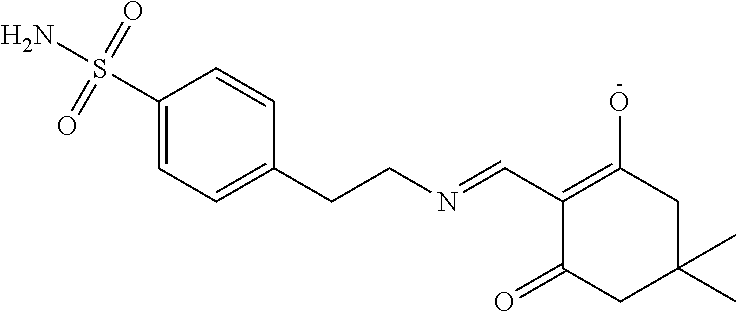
C1(S(N)(=O)=O)=CC=C(CCN=CC2=C(O)CC(C)(C)CC2=O)C=C1
